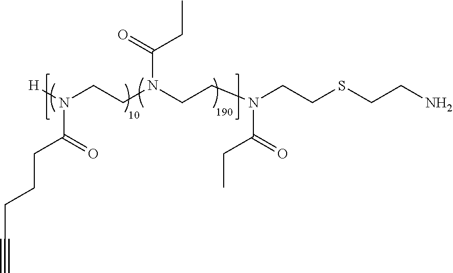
C(CCCC(N([H])CCN(CCN(CCSCCN)C(=O)CC)C(=O)CC)=O)#C
